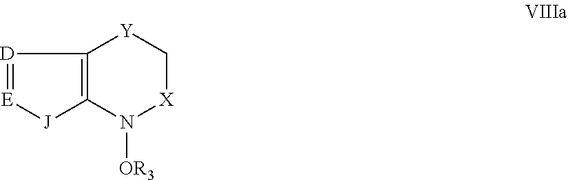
C12=C(N([OR3])[X]C[Y]1)[J][E]=[D]2
